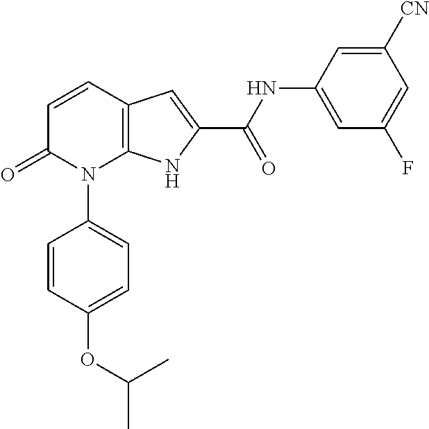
C12=C(C=CC(=O)N1C1=CC=C(OC(C)C)C=C1)C=C(C(NC1=CC(F)=CC([CN])=C1)=O)N2
